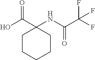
C1CC(C(O)=O)(NC(C(F)(F)F)=O)CCC1
